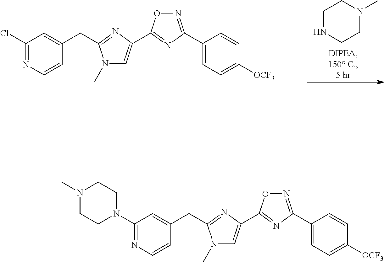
C1NCCN(C)C1.N1(C)C=C(C2=NC(C3=CC=C([OCF3])C=C3)=NO2)N=C1CC1=CC(Cl)=NC=C1.N1(C)C=C(C2=NC(C3=CC=C([OCF3])C=C3)=NO2)N=C1CC1=CC(N2CCN(C)CC2)=NC=C1
